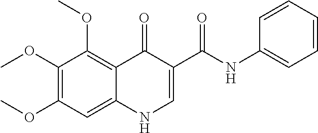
C1(OC)=C(OC)C=C2C(=C1OC)C(=O)C(C(=O)NC1=CC=CC=C1)=CN2
